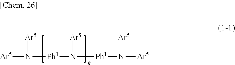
[Ar5]N([Ph1]N([Ph1]N([Ar5])[Ar5])[Ar5])[Ar5]
